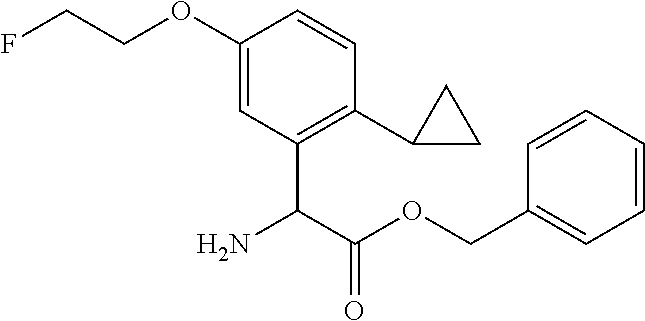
C1=C(OCCF)C=CC(C2CC2)=C1C(C(OCC1=CC=CC=C1)=O)N
